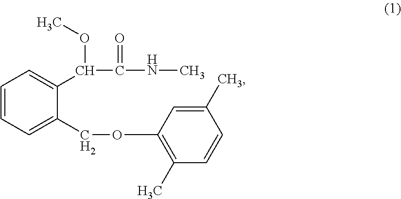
C1=CC=C(COC2=C(C)C=CC(C)=C2)C(C(C(=O)NC)OC)=C1
